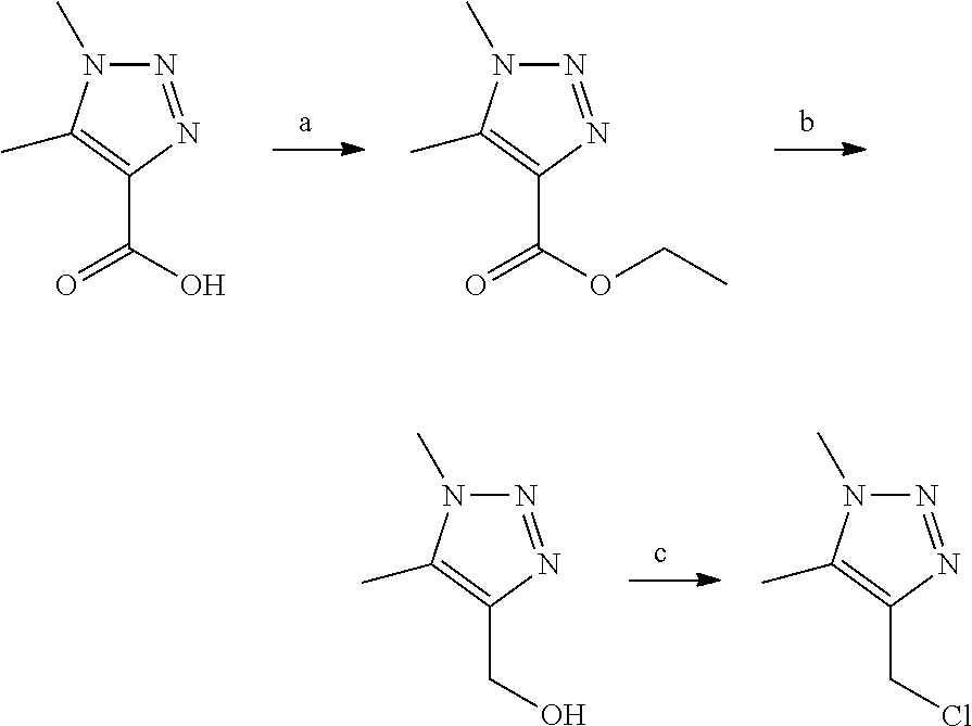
N1=NC(C(O)=O)=C(C)N1C.N1=NC(C(OCC)=O)=C(C)N1C.N1=NC(CO)=C(C)N1C.N1=NC(CCl)=C(C)N1C
